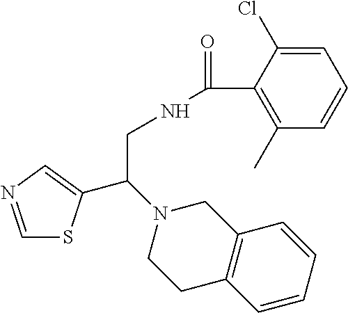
C1=NC=C(C(N2CCC3=C(C2)C=CC=C3)CNC(=O)C2=C(C)C=CC=C2Cl)S1
